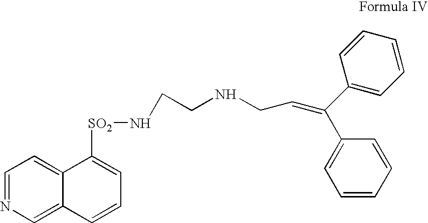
C1=NC=C2C(=C1)C([SO2]NCCNCC=C(C1=CC=CC=C1)C1=CC=CC=C1)=CC=C2
